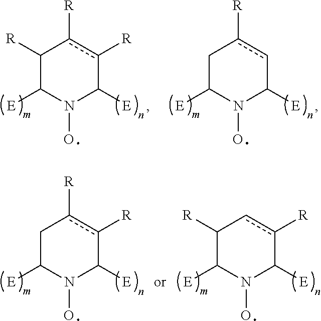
C1([R])C([E])N(O)C([E])c([R])c1[R].C1C([E])N(O)C([E])cc1[R].C1C([E])N(O)C([E])c([R])c1[R].C1([R])C([E])N(O)C([E])c([R])c1
